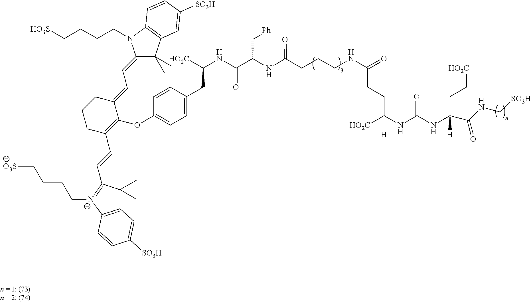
[HO2C]CCC(NC(NC([HO2C])(CCC(=O)NCCCC(NC(C(NC(CC1=CC=C(OC2=C(C=CC3=[N+](CCCC[O3S])C4=C(C3(C)C)C=C([SO3H])C=C4)CCCC2=CC=C2C(C)(C)C3=C(N2CCCC[HO3S])C=CC([SO3H])=C3)C=C1)[HO2C])=O)C[Ph])=O)[H])=O)(C(NC[SO3H])=O)[H]
